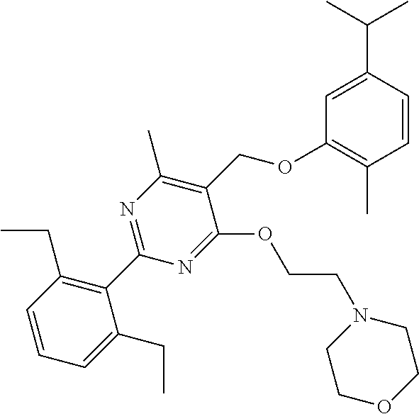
C1(C2=NC(C)=C(COC3=C(C)C=CC(C(C)C)=C3)C(OCCN3CCOCC3)=N2)=C(CC)C=CC=C1CC
